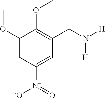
C1(OC)=CC([N+]([-O])=O)=CC(CN([H])[H])=C1OC
